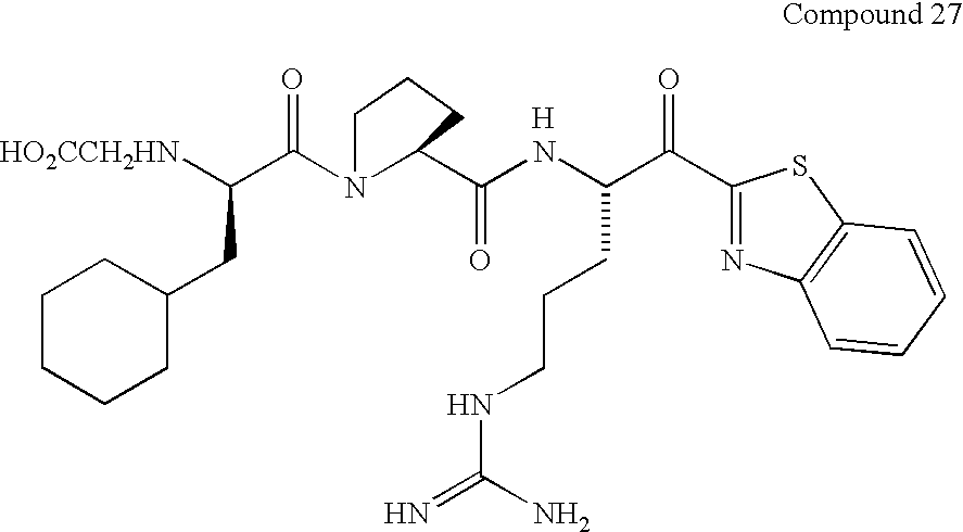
[H].C(C(=O)C1=NC2=C(S1)C=CC=C2)(CCCNC(=N)N)NC(C1N(C(C([HO2CCH2HN])CC2CCCCC2)=O)CCC1)=O
